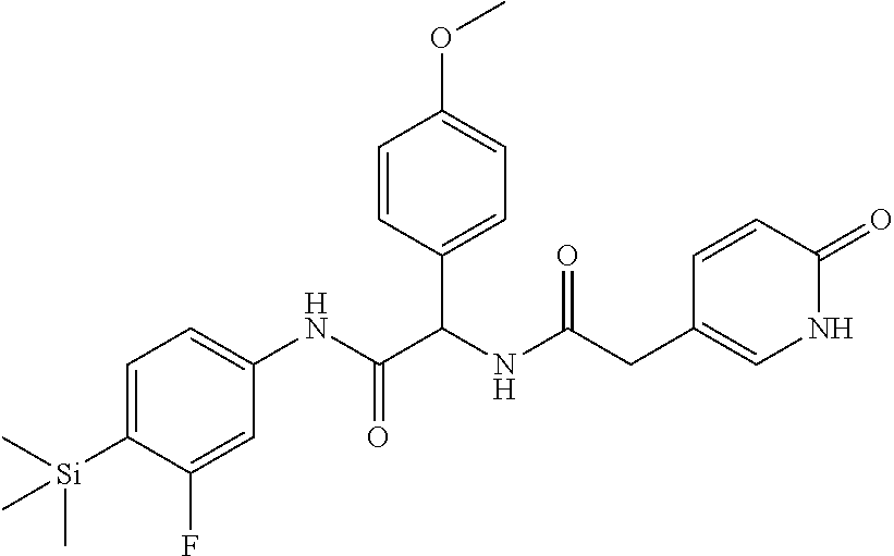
C1=C([Si](C)(C)C)C(F)=CC(NC(C(NC(CC2=CNC(=O)C=C2)=O)C2=CC=C(OC)C=C2)=O)=C1
